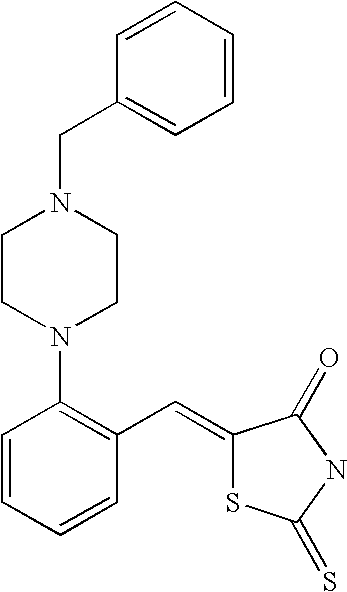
C1=CC=CC(C=C2SC(=S)NC2=O)=C1N1CCN(CC2=CC=CC=C2)CC1
